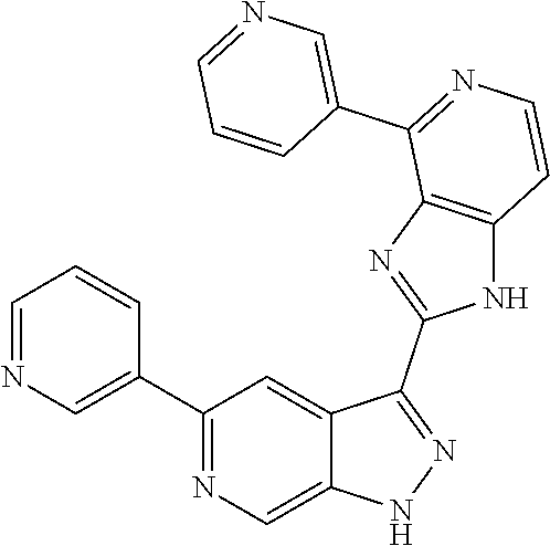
C1(C2=CN=CC=C2)=NC=C2C(=C1)C(C1=NC3=C(N1)C=CN=C3C1=CN=CC=C1)=NN2
